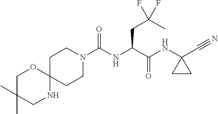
N1(C(NC(C(NC2(C#N)CC2)=O)CC(C)(F)F)=O)CCC2(CC1)OCC(C)(C)CN2
